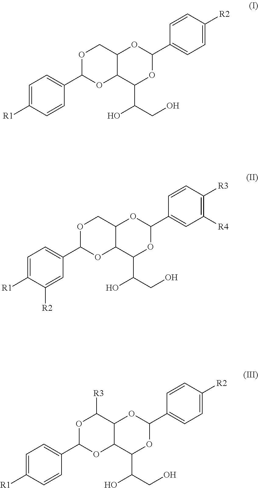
C1=C([R1])C=CC(C2OC3C(CO2)OC(C2=CC=C([R2])C=C2)OC3C(CO)O)=C1.C1=C([R1])C([R2])=CC(C2OC3C(CO2)OC(C2=CC([R4])=C([R3])C=C2)OC3C(CO)O)=C1.C1=C([R1])C=CC(C2OC3C(C([R3])O2)OC(C2=CC=C([R2])C=C2)OC3C(CO)O)=C1
